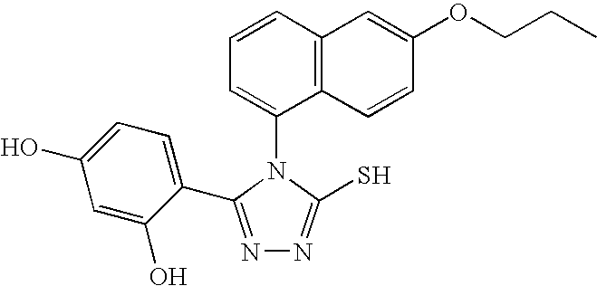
N1=C(C2=CC=C(O)C=C2O)N(C2=CC=CC3=C2C=CC(OCCC)=C3)C(S)=N1
